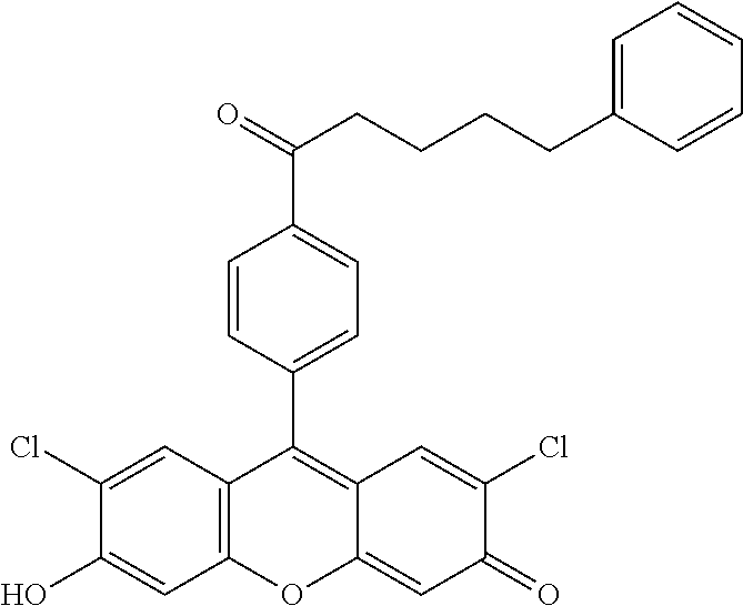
C12=C(C=C(Cl)C(O)=C1)C(C1=CC=C(C(=O)CCCCC3=CC=CC=C3)C=C1)=C1C(=CC(=O)C(Cl)=C1)O2
